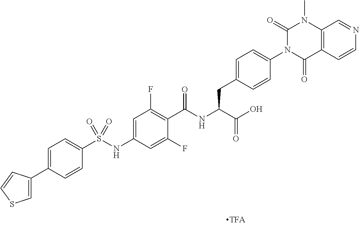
C12=C(C=CN=C1)C(=O)N(C1=CC=C(CC(C(=O)O)NC(=O)C3=C(F)C=C(NS(C4=CC=C(C5=CSC=C5)C=C4)(=O)=O)C=C3F)C=C1)C(=O)N2C
